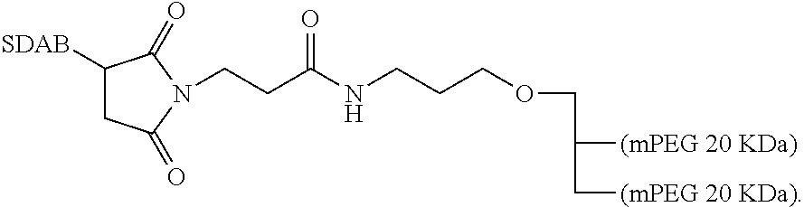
C1([SDAB])CC(=O)N(CCC(=O)NCCCOCC([(mPEG 20 KDa)])C[(mPEG 20 KDa)])C1=O
